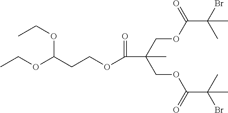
C(OC(C(C)(Br)C)=O)C(COC(C(C)(Br)C)=O)(C)C(=O)OCCC(OCC)OCC
